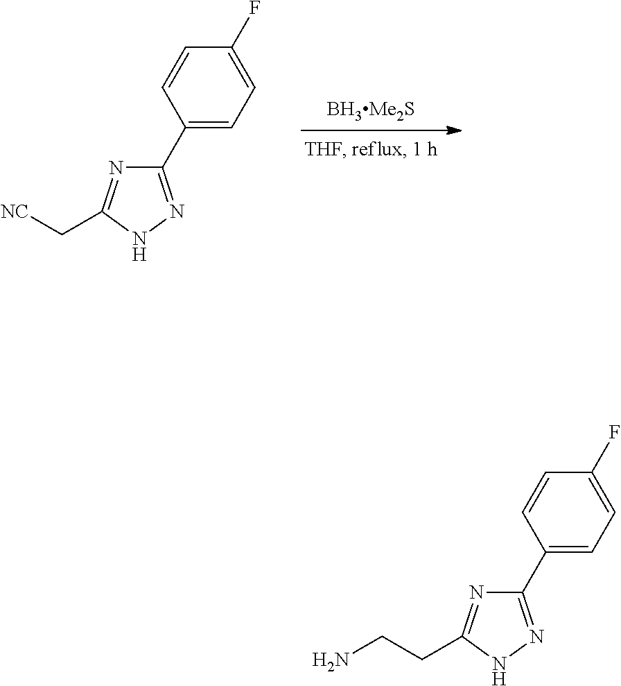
C1(C2=CC=C(F)C=C2)=NNC(C[NC])=N1.C1(C2=CC=C(F)C=C2)=NNC(CCN)=N1
